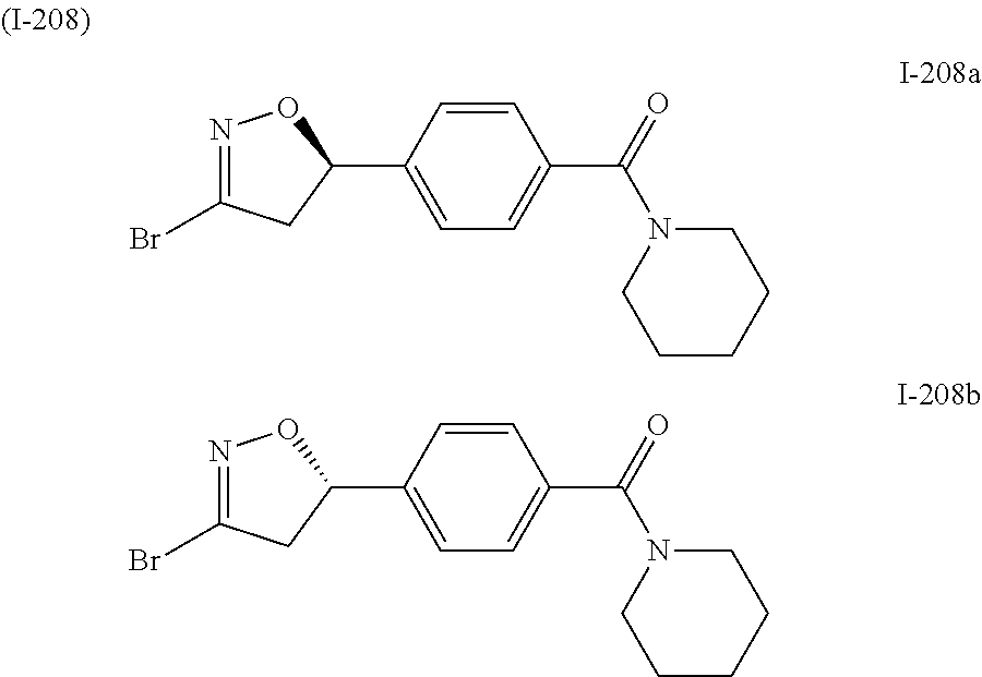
C1(C2=CC=C(C(=O)N3CCCCC3)C=C2)ON=C(Br)C1.C1(C2=CC=C(C(=O)N3CCCCC3)C=C2)ON=C(Br)C1
